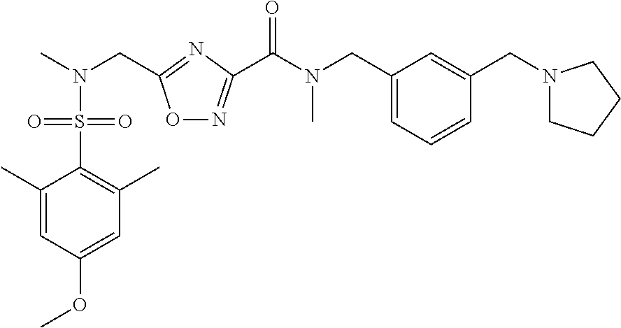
C1(C)=CC(OC)=CC(C)=C1S(N(C)CC1=NC(C(N(C)CC2=CC=CC(CN3CCCC3)=C2)=O)=NO1)(=O)=O
